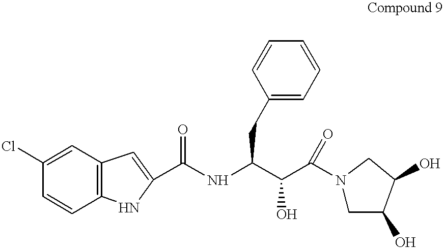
ClC1=CC2=C(C=C1)NC(C(NC(C(C(N1CC(O)C(O)C1)=O)O)CC1=CC=CC=C1)=O)=C2
